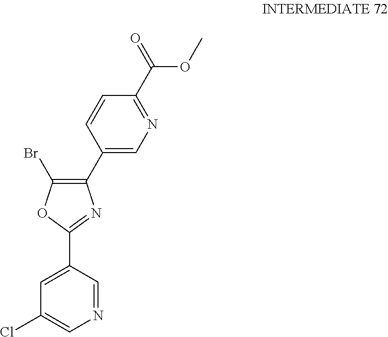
C1(C2=CN=C(C(=O)OC)C=C2)=C(Br)OC(C2=CC(Cl)=CN=C2)=N1
